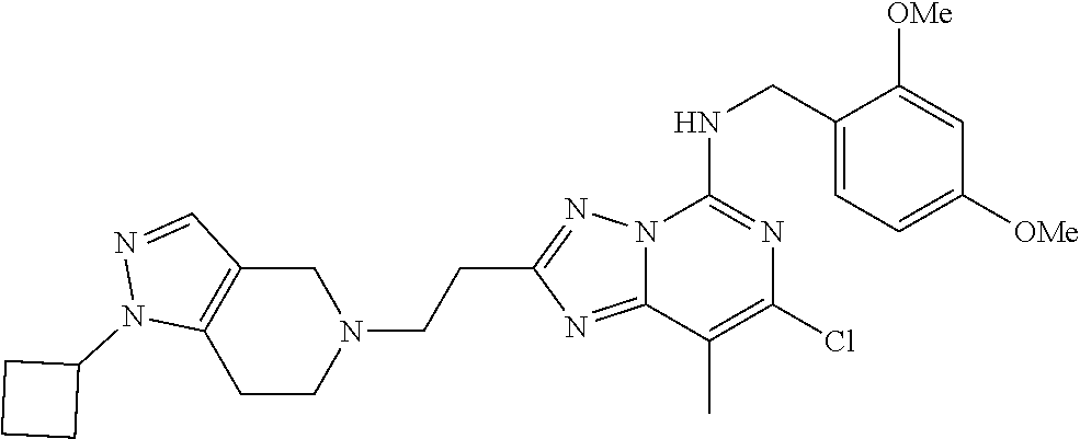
C1(CNC2=NC(Cl)=C(C)C3=NC(CCN4CC5=C(CC4)N(C4CCC4)N=C5)=NN23)=CC=C([OMe])C=C1[OMe]
